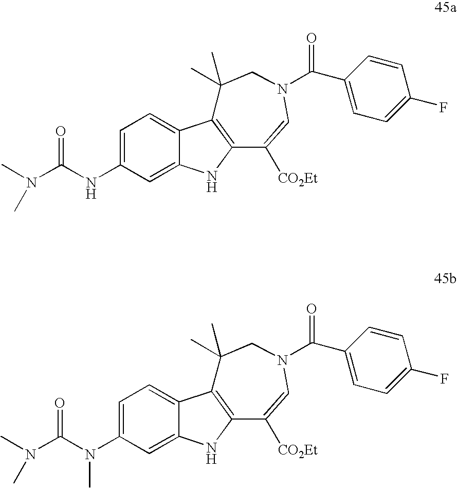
C1=C(N(C(N(C)C)=O)C)C=C2C(=C1)C1=C(N2)C([CO2Et])=CN(C(=O)C2=CC=C(F)C=C2)CC1(C)C.C1=C(NC(N(C)C)=O)C=C2C(=C1)C1=C(N2)C([CO2Et])=CN(C(=O)C2=CC=C(F)C=C2)CC1(C)C
